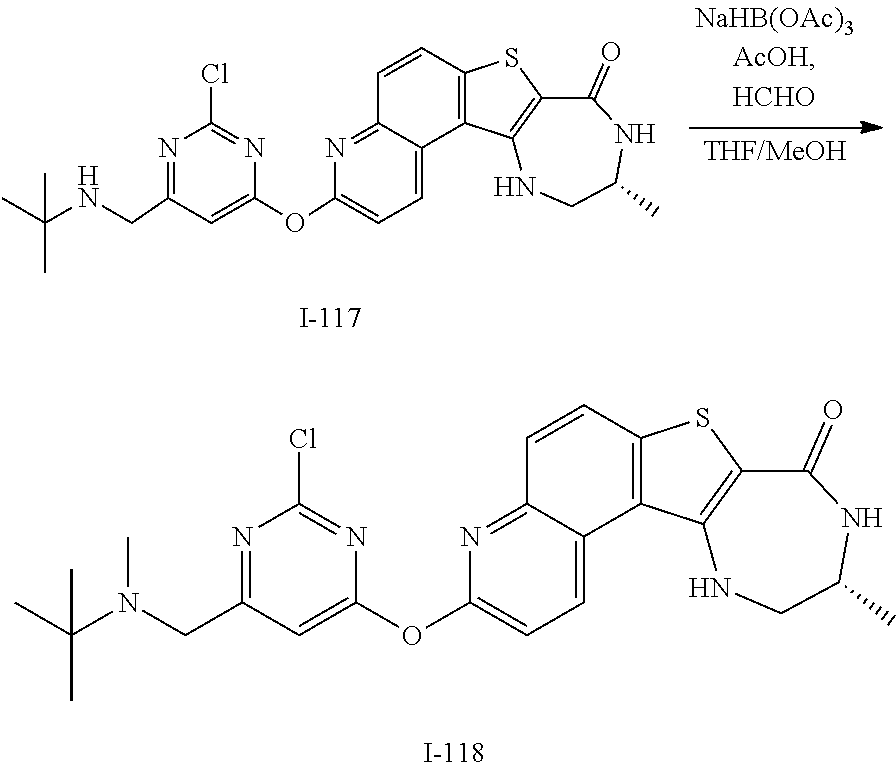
C1=C(OC2=CC=C3C(=N2)C=CC2=C3C3=C(S2)C(=O)NC(C)CN3)N=C(Cl)N=C1CN(C(C)(C)C)C.C1=C(OC2=CC=C3C(=N2)C=CC2=C3C3=C(S2)C(=O)NC(C)CN3)N=C(Cl)N=C1CNC(C)(C)C
